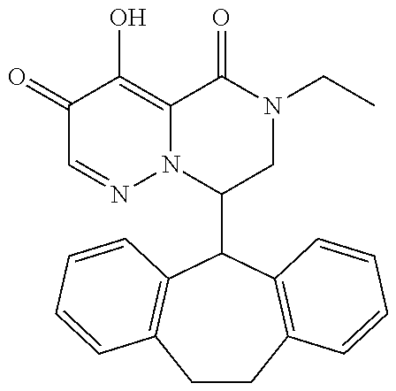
C1(C2C3=C(CCC4=C2C=CC=C4)C=CC=C3)CN(CC)C(=O)C2=C(O)C(=O)C=NN12
